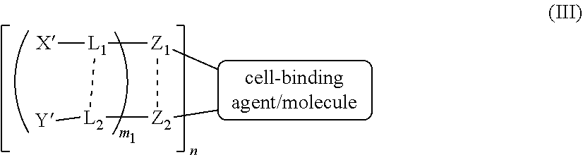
[L2]1([Y])[Z2](C)[Z1](C)[L1]1[X]
